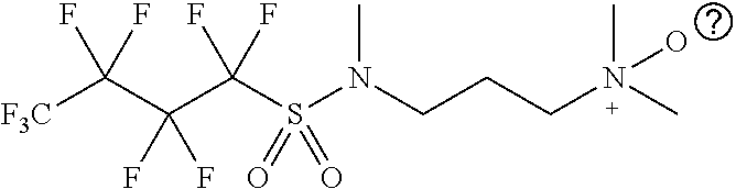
[F3C]C(C(C(S(N(CCCN(O)(C)C)C)(=O)=O)(F)F)(F)F)(F)F
